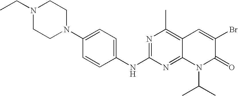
C1(NC2=NC(C)=C3C(=N2)N(C(C)C)C(=O)C(Br)=C3)=CC=C(N2CCN(CC)CC2)C=C1
